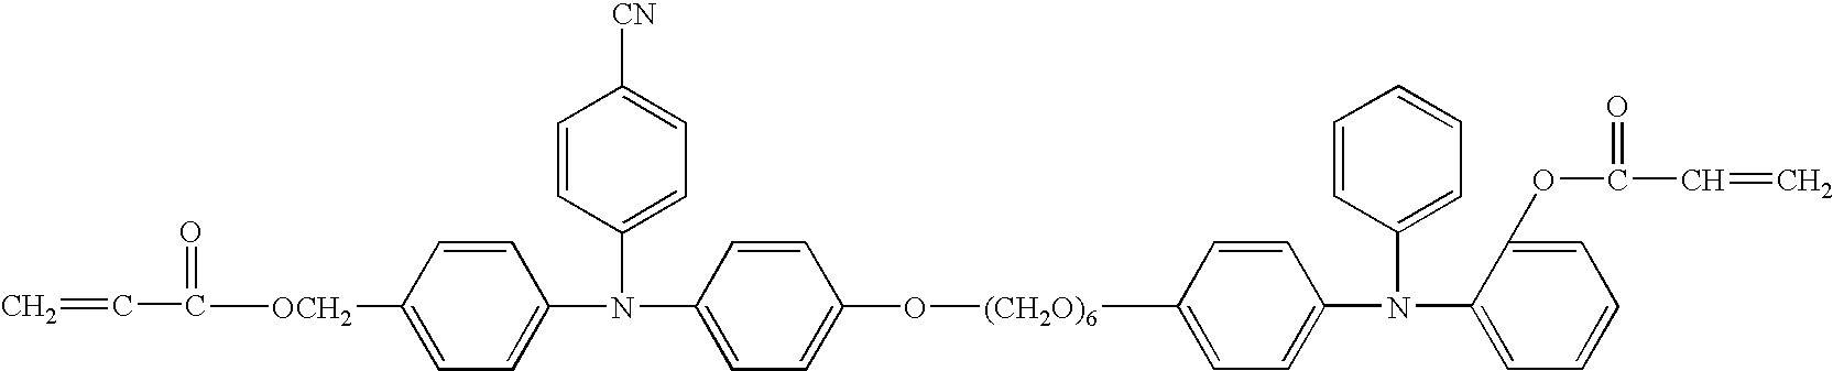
C=CC=O.C[OCH2]C1=CC=C(N(C2=CC=C([CN])C=C2)C2=CC=C(O[(CH2O)6]C3=CC=C(N(C4=CC=CC=C4)C4=CC=CC=C4OC(=O)C=C)C=C3)C=C2)C=C1
